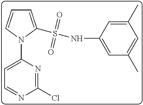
C1(C)=CC(NS(=O)(=O)C2=CC=CN2C2=CC=NC(Cl)=N2)=CC(C)=C1
